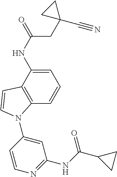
C1=C(NC(=O)CC2(C#N)CC2)C2=C(C=C1)N(C1=CC(NC(C3CC3)=O)=NC=C1)C=C2
